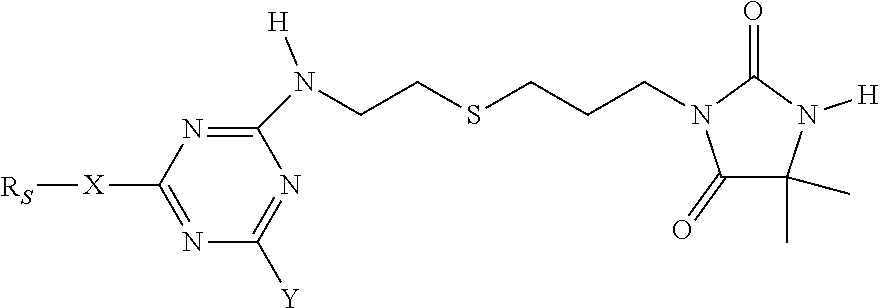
C1(N([H])CCSCCCN2C(=O)C(C)(C)N([H])C2=O)=NC([X][RS])=NC([Y])=N1
